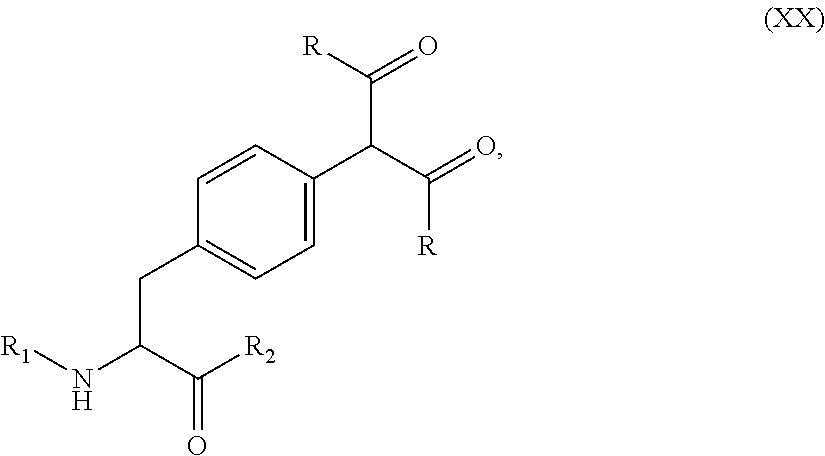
C(C(=O)[R])(C([R])=O)C1=CC=C(CC(C([R2])=O)N[R1])C=C1
